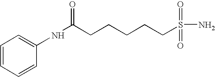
C1=CC=CC(NC(=O)CCCCCS(=O)(=O)N)=C1
